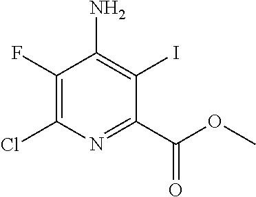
ClC1=C(F)C(N)=C(I)C(C(OC)=O)=N1
